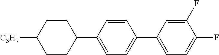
C1(F)=CC(C2=CC=C(C3CCC([C3H7])CC3)C=C2)=CC=C1F
